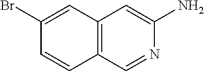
C12=C(C=NC(N)=C1)C=CC(Br)=C2
